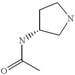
N(C(=O)C)C1CNCC1
